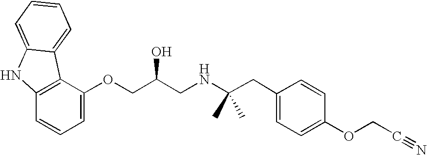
C1=C(OCC(CNC(CC2=CC=C(OCC#N)C=C2)(C)C)O)C2=C(C=C1)NC1=CC=CC=C21
